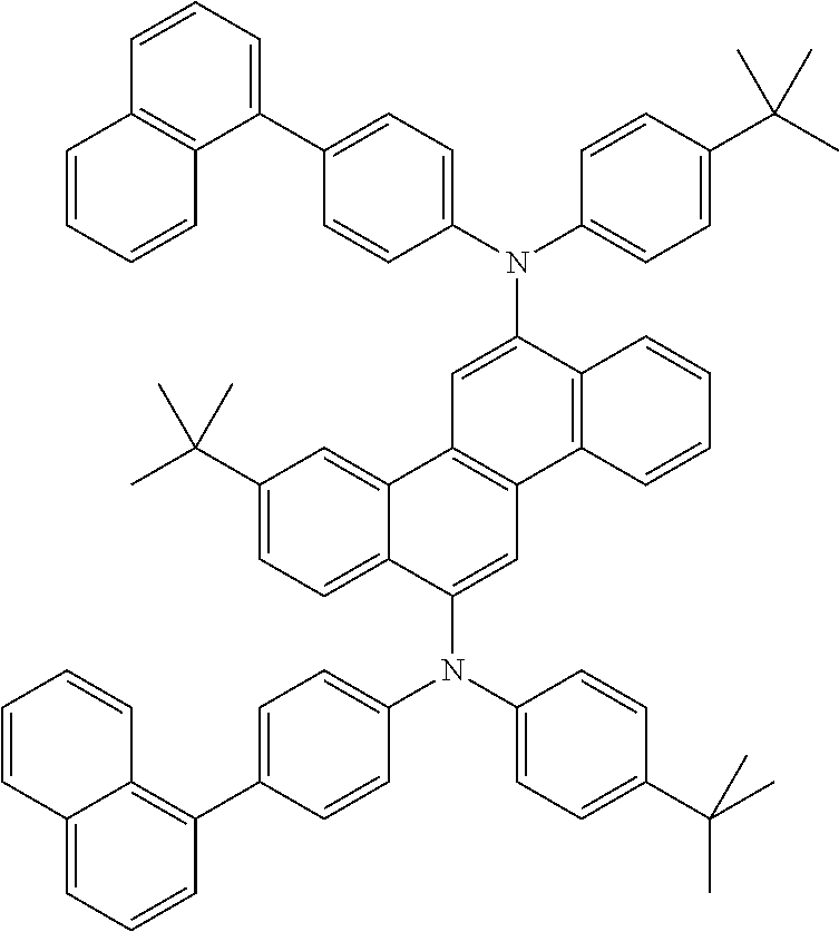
C1=C2C(=CC(C(C)(C)C)=C1)C1=C(C=C2N(C2=CC=C(C(C)(C)C)C=C2)C2=CC=C(C3=C4C(=CC=C3)C=CC=C4)C=C2)C2=C(C(N(C3=CC=C(C4=CC=CC5=C4C=CC=C5)C=C3)C3=CC=C(C(C)(C)C)C=C3)=C1)C=CC=C2
